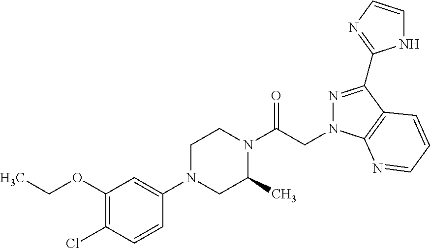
C(OC1=C(Cl)C=CC(N2CC(C)N(C(CN3N=C(C4=NC=CN4)C4=C3N=CC=C4)=O)CC2)=C1)C
